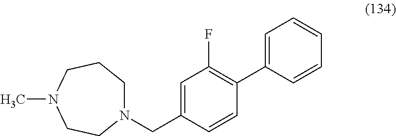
N1(CC2=CC(F)=C(C3=CC=CC=C3)C=C2)CCCN(C)CC1
